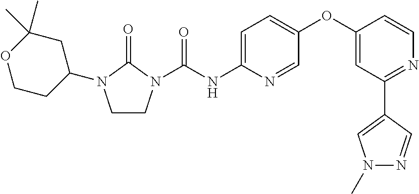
C1CN(C(NC2=CC=C(OC3=CC(C4=CN(C)N=C4)=NC=C3)C=N2)=O)C(=O)N1C1CC(C)(C)OCC1
